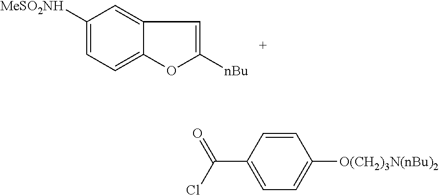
C12=CC([MeSO2NH])=CC=C1OC([nBu])=C2.C(C1=CC=C([O(CH2)3N(nBu)2])C=C1)(Cl)=O
